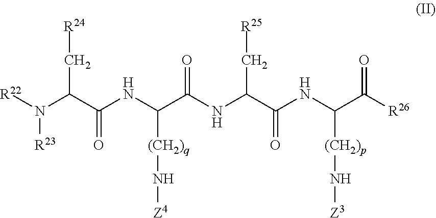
[R25]CC(NC(C(NC(C(N([R22])[R23])C[R24])=O)[(CH2)q]N[Z4])=O)C(NC(C([R26])=O)[(CH2)p]N[Z3])=O
